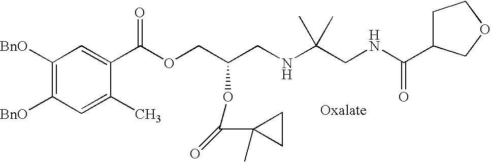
C1([BnO])=C([BnO])C=C(C)C(C(OCC(CNC(CNC(=O)C2CCOC2)(C)C)OC(=O)C2(C)CC2)=O)=C1
